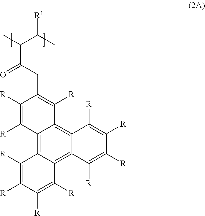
C12=C3C(=C4C(=C1C([R])=C(CC(C(C)C(C)[R1])=O)C([R])=C2[R])C([R])=C([R])C([R])=C4[R])C([R])=C([R])C([R])=C3[R]
